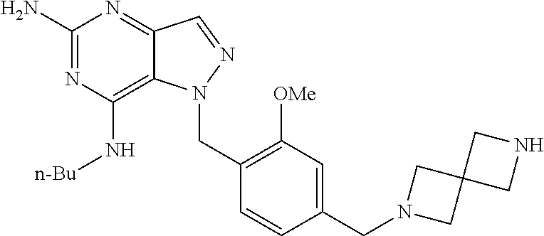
C1(N)=NC(N[n-Bu])=C2C(=N1)C=NN2CC1=C([OMe])C=C(CN2CC3(C2)CNC3)C=C1
